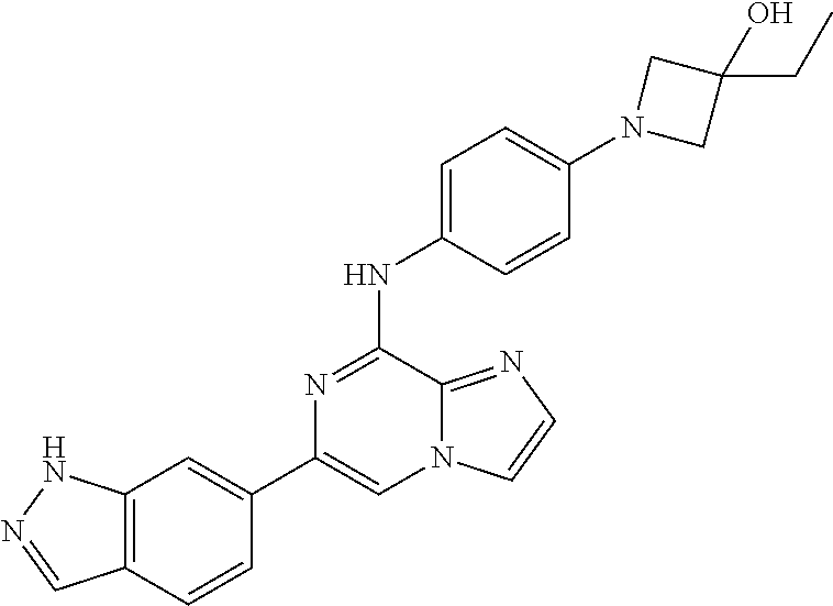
C1(C2=CC3=C(C=C2)C=NN3)=CN2C(=NC=C2)C(NC2=CC=C(N3CC(CC)(O)C3)C=C2)=N1
